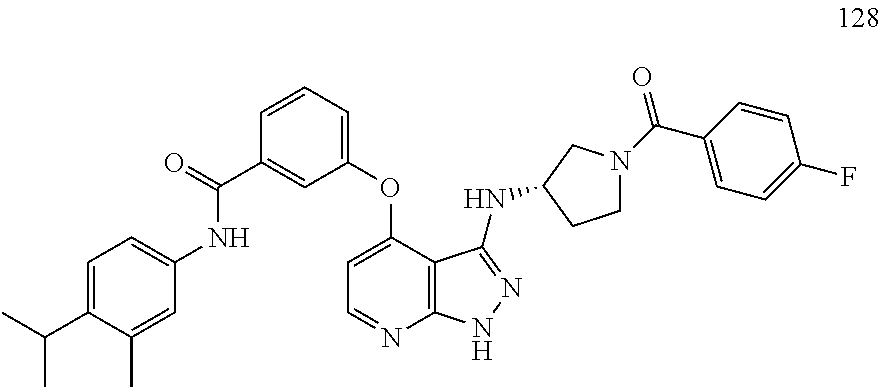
C1=C(C(C)C)C(C)=CC(NC(C2=CC(OC3=CC=NC4=C3C(NC3CN(C(=O)C5=CC=C(F)C=C5)CC3)=NN4)=CC=C2)=O)=C1
